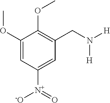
C1(OC)=CC([N+](=O)[-O])=CC(CN([H])[H])=C1OC
